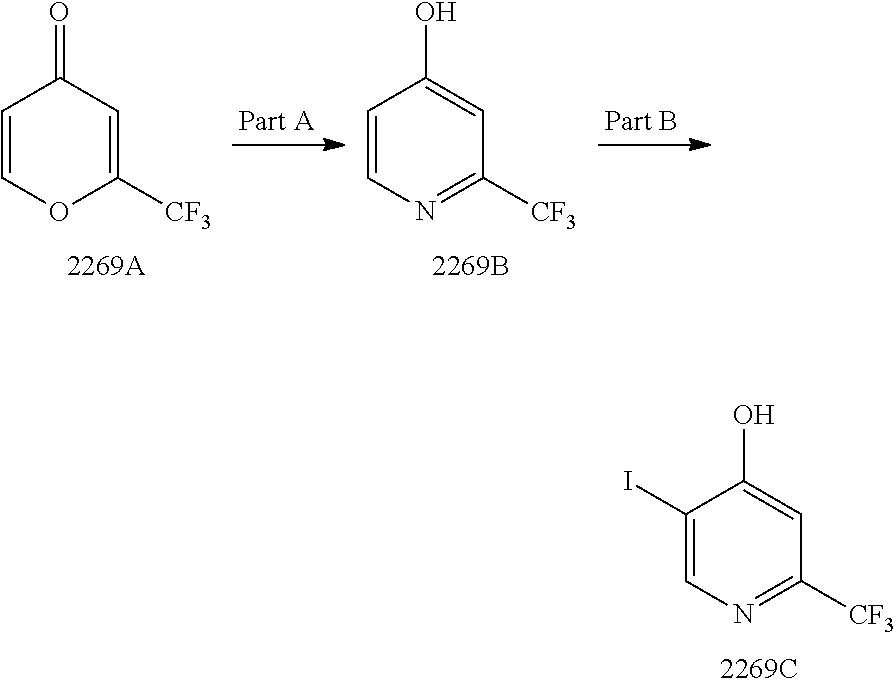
C1=COC([CF3])=CC1=O.C1=CN=C([CF3])C=C1O.C1(I)=CN=C([CF3])C=C1O
